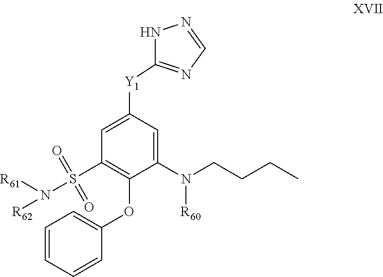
C1=C([Y1]C2=NC=NN2)C=C(N(CCCC)[R60])C(OC2=CC=CC=C2)=C1S(=O)(=O)N([R61])[R62]
